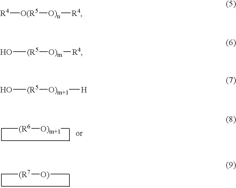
C[(R7][O)]C.C[(R6][O)m+1]C.[R4][O(R5][O)n][R4].O[(R5][O)m][R4].O[(R5][O)m+1][H]
